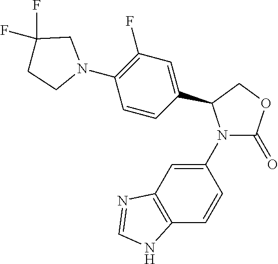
C1(N2C(=O)OCC2C2=CC(F)=C(N3CC(F)(F)CC3)C=C2)=CC2=C(C=C1)NC=N2
